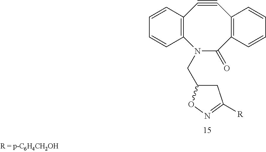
C12=C(N(CC3CC([R])=NO3)C(=O)C3=C(C#C1)C=CC=C3)C=CC=C2
